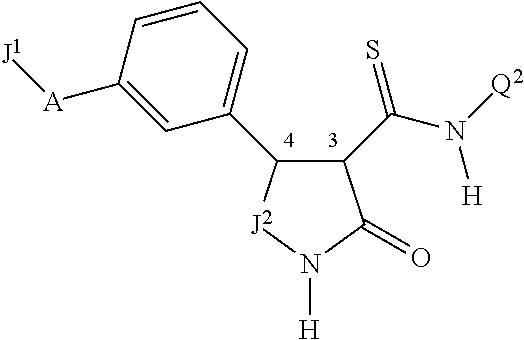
C1(C(N([Q2])[H])=S)C(C2=CC=CC([A][J1])=C2)[J2]N([H])C1=O
